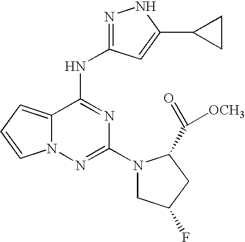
C12=CC=CN1N=C(N1CC(F)CC1C(=O)[OCH3])N=C2NC1=NNC(C2CC2)=C1
